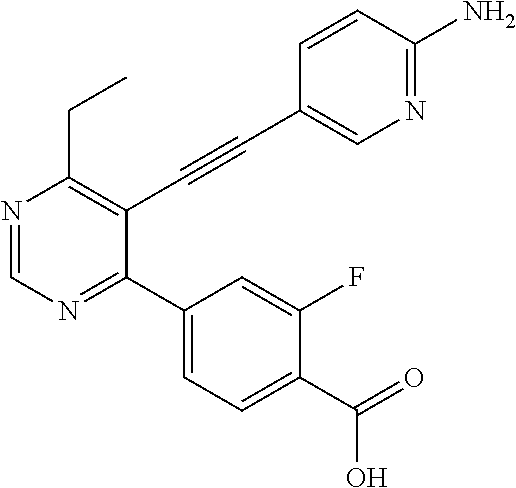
N1=CN=C(C2=CC=C(C(=O)O)C(F)=C2)C(C#CC2=CN=C(N)C=C2)=C1CC
